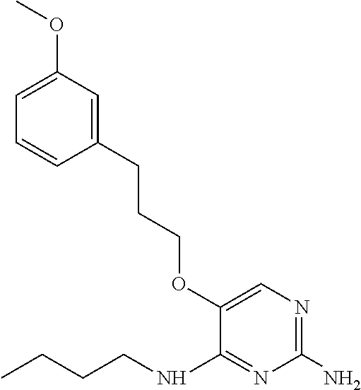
O(C1=CN=C(N)N=C1NCCCC)CCCC1=CC(OC)=CC=C1
